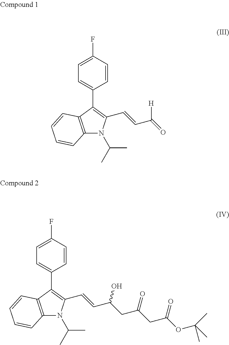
C1=CC(F)=CC=C1C1=C(C=CC(=O)[H])N(C(C)C)C2=C1C=CC=C2.C1=CC(F)=CC=C1C1=C(C=CC(CC(CC(OC(C)(C)C)=O)=O)O)N(C(C)C)C2=C1C=CC=C2
